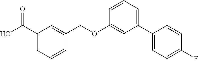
C1(C(O)=O)=CC=CC(COC2=CC(C3=CC=C(F)C=C3)=CC=C2)=C1
